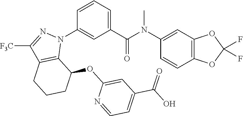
C1(N(C(C2=CC=CC(N3C4=C(C([F3C])=N3)CCCC4OC3=CC(C(O)=O)=CC=N3)=C2)=O)C)=CC2=C(C=C1)OC(F)(F)O2
